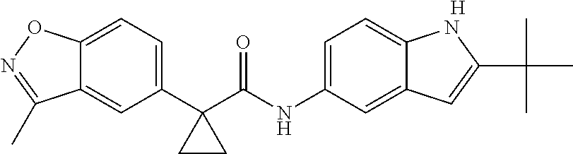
C1(C2(C(NC3=CC=C4C(=C3)C=C(C(C)(C)C)N4)=O)CC2)=CC=C2C(=C1)C(C)=NO2.[H]
